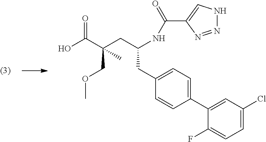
C1(F)=CC=C(Cl)C=C1C1=CC=C(CC(CC(C(O)=O)(COC)C)NC(=O)C2=CNN=N2)C=C1
